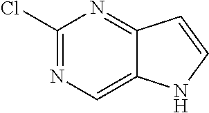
C1(Cl)=NC=C2C(=N1)C=CN2
